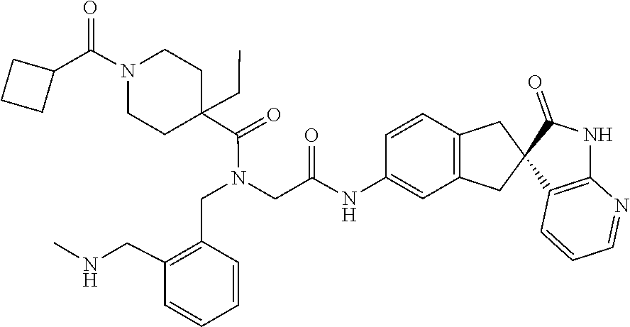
C1C(C(=O)N(CC2=C(CNC)C=CC=C2)CC(=O)NC2=CC3=C(C=C2)CC2(C(=O)NC4=C2C=CC=N4)C3)(CC)CCN(C(C2CCC2)=O)C1
